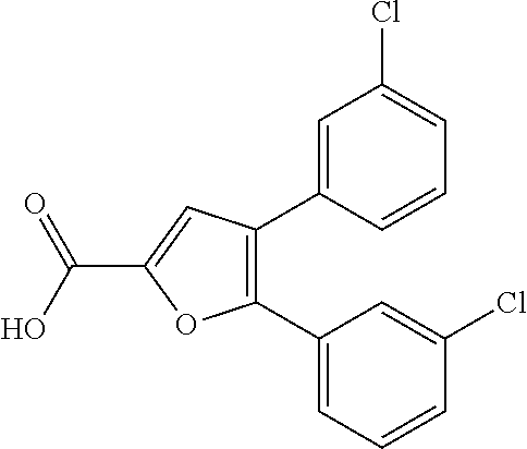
C1=C(C2=C(C3=CC=CC(Cl)=C3)OC(C(O)=O)=C2)C=CC=C1Cl
